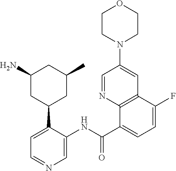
C1(C(NC2=CN=CC=C2C2CC(C)CC(N)C2)=O)=CC=C(F)C2=C1N=CC(N1CCOCC1)=C2
